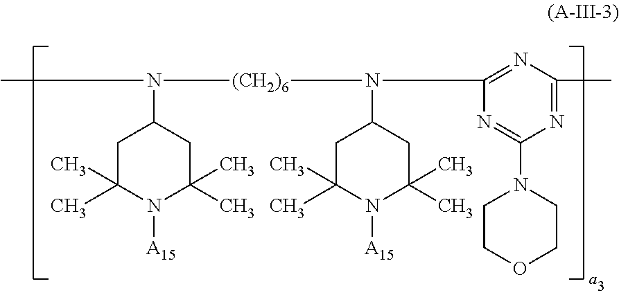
CN(C1CC(C)(C)N([A15])C(C)(C)C1)[(CH2)6]N(C1CC(C)(C)N([A15])C(C)(C)C1)C1=NC(C)=NC(N2CCOCC2)=N1
